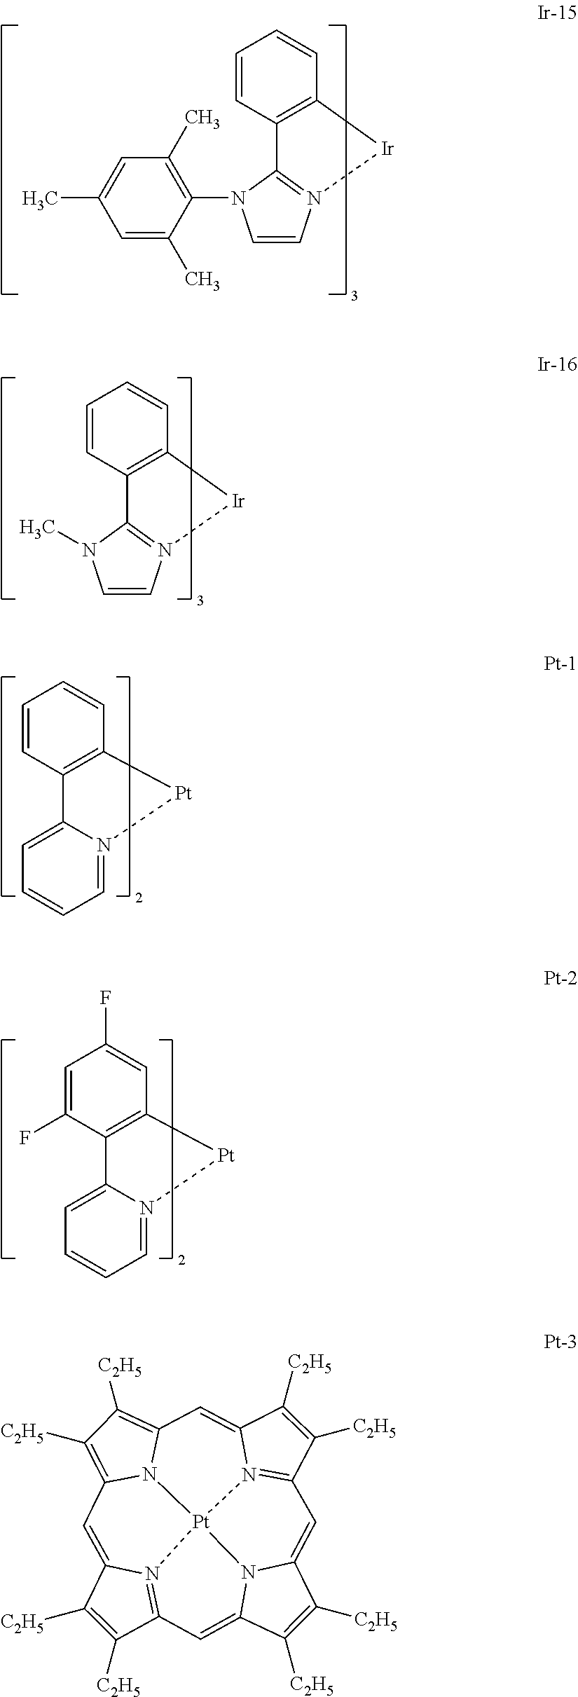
C1=C(C)C(N2C=CN3=C2C2=C(C=CC=C2)[Ir]3)=C(C)C=C1C.C1=CN2=C(N1C)C1=C(C=CC=C1)[Ir]2.C1=N2C(=CC=C1)C1=C(C=CC=C1)[Pt]2.C1=N2C(=CC=C1)C1=C(C=C(F)C=C1F)[Pt]2.C1([C2H5])=C([C2H5])C2=N3C1=CC1=C([C2H5])C([C2H5])=C4N1[Pt]31N3=C(C([C2H5])=C([C2H5])C3=C4)C=C3C([C2H5])=C([C2H5])C(=C2)N31
